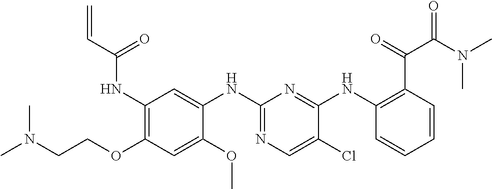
C1(NC(C=C)=O)=C(OCCN(C)C)C=C(OC)C(NC2=NC=C(Cl)C(NC3=C(C(=O)C(N(C)C)=O)C=CC=C3)=N2)=C1
